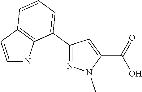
C1(C2=CC=CC3=C2NC=C3)=NN(C)C(C(=O)O)=C1
